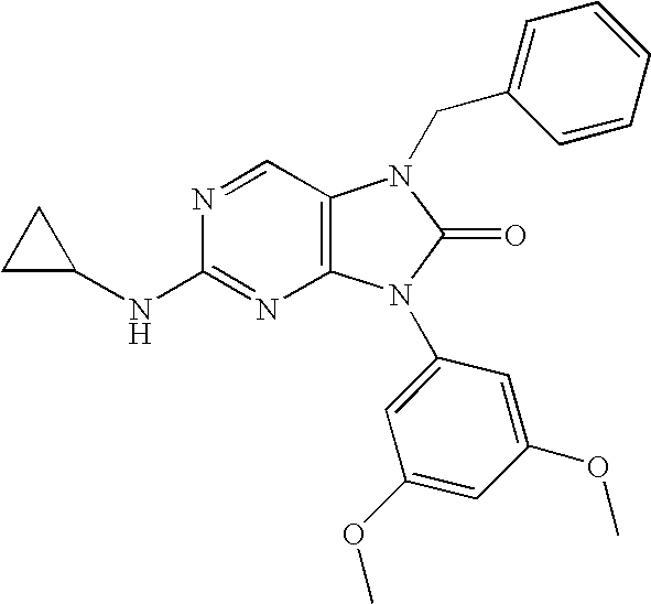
C12=C(C=NC(NC3CC3)=N1)N(CC1=CC=CC=C1)C(=O)N2C1=CC(OC)=CC(OC)=C1
